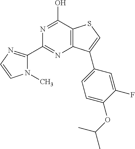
C1(C2=NC3=C(C(O)=N2)SC=C3C2=CC=C(OC(C)C)C(F)=C2)=NC=CN1C
